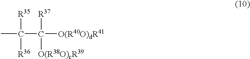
CC(C([R37])([O(R38O)cR39])[O(R40O)dR41])([R35])[R36]
